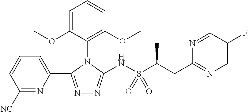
N1=C(C2=CC=CC([NC])=N2)N(C2=C(OC)C=CC=C2OC)C(NS(C(CC2=NC=C(F)C=N2)C)(=O)=O)=N1
